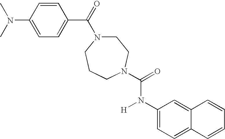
C1(C(=O)N2CCN(C(=O)N(C3=CC=C4C(=C3)C=CC=C4)[H])CCC2)=CC=C(N(C)C)C=C1
